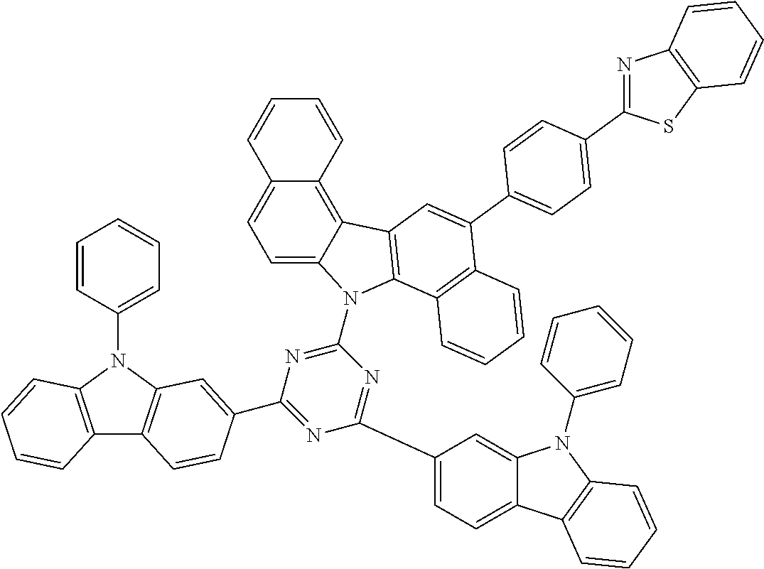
C1=C2C(=C3C(=C1)C=CC=C3)C1=C(N2C2=NC(C3=CC4=C(C5=C(N4C4=CC=CC=C4)C=CC=C5)C=C3)=NC(C3=CC=C4C(=C3)N(C3=CC=CC=C3)C3=C4C=CC=C3)=N2)C2=C(C(C3=CC=C(C4=NC5=C(S4)C=CC=C5)C=C3)=C1)C=CC=C2
